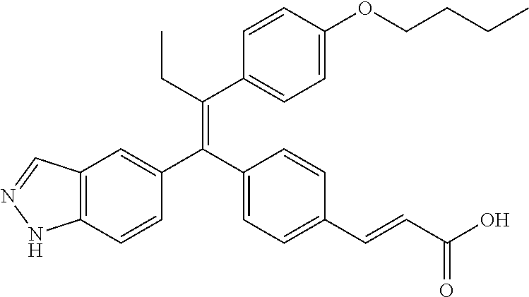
C12=C(C=CC(C(C3=CC=C(C=CC(O)=O)C=C3)=C(CC)C3=CC=C(OCCCC)C=C3)=C1)NN=C2
